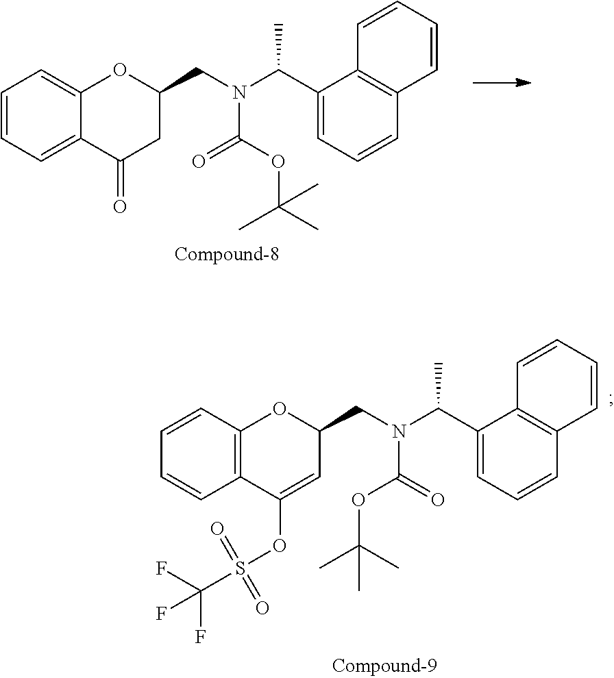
C1=CC2=C(C(C(N(CC3OC4=CC=CC=C4C(=O)C3)C(OC(C)(C)C)=O)C)=CC=C2)C=C1.C1=CC2=C(C(C(N(CC3OC4=C(C(OS(C(F)(F)F)(=O)=O)=C3)C=CC=C4)C(=O)OC(C)(C)C)C)=CC=C2)C=C1
